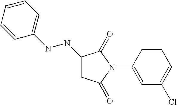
C1=CC=CC=C1NNC1CC(=O)N(C2=CC(Cl)=CC=C2)C1=O
